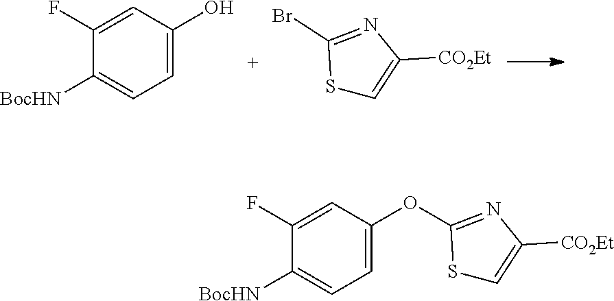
C1=C(O)C=C(F)C([BocHN])=C1.S1C=C([CO2Et])N=C1Br.C1=C(OC2=NC([CO2Et])=CS2)C=C(F)C([BocHN])=C1
